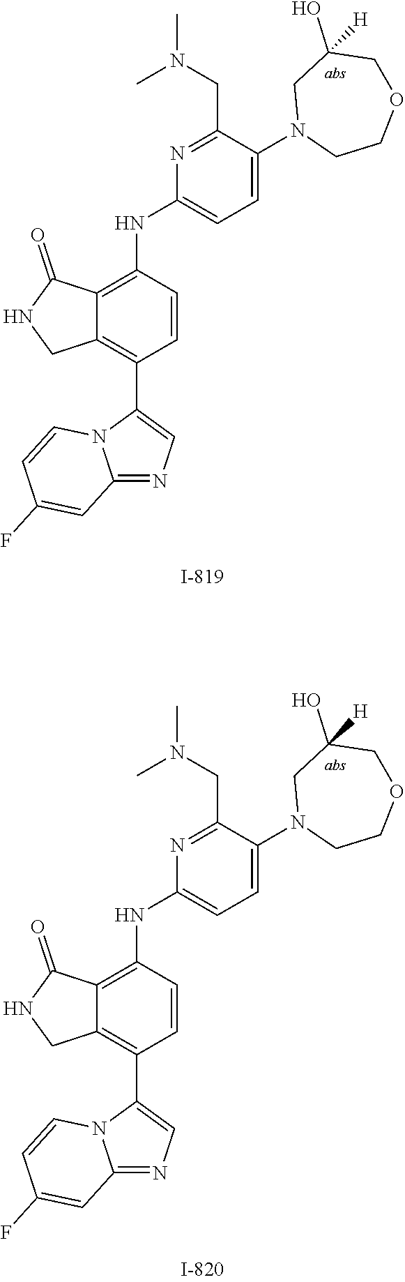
C12=NC=C(C3=C4C(=C(NC5=CC=C(N6CCOCC(O)([H])C6)C(CN(C)C)=N5)C=C3)C(=O)NC4)N1C=CC(F)=C2.C12=NC=C(C3=C4C(=C(NC5=CC=C(N6CCOCC(O)([H])C6)C(CN(C)C)=N5)C=C3)C(=O)NC4)N1C=CC(F)=C2
